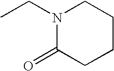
N1(CC)C(=O)CCCC1
